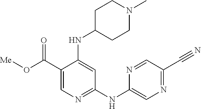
N1=CC(C#N)=NC=C1NC1=NC=C(C(O[Me])=O)C(NC2CCN(C)CC2)=C1
